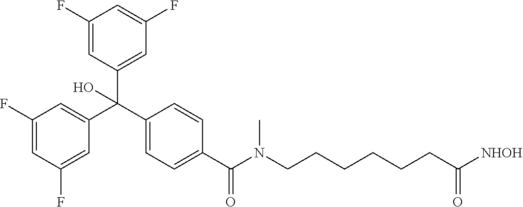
C1=C(F)C=C(C(C2=CC=C(C(N(CCCCCCC([NHOH])=O)C)=O)C=C2)(C2=CC(F)=CC(F)=C2)O)C=C1F
